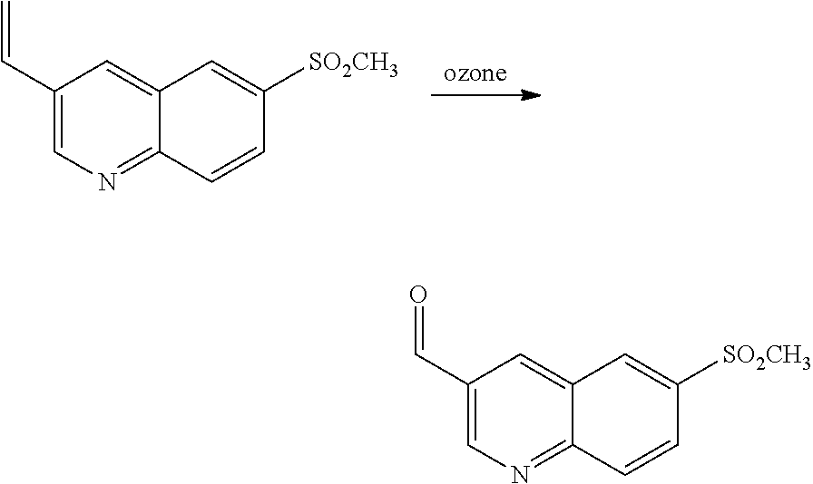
[ozone].C1(C=C)=CN=C2C(=C1)C=C([SO2CH3])C=C2.C1(C=O)=CN=C2C(=C1)C=C([SO2CH3])C=C2
